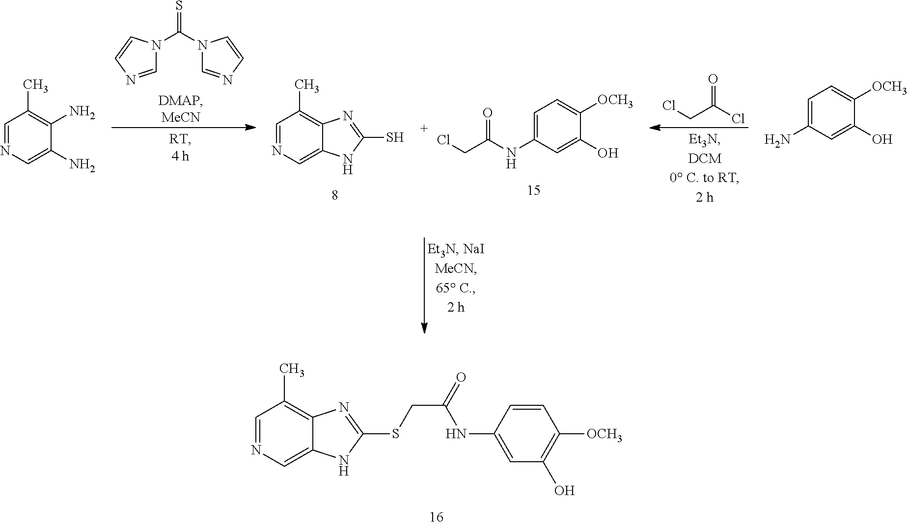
C1=NC=C2C(=C1C)N=C(SCC(=O)NC1=CC(O)=C([OCH3])C=C1)N2.ClCC(Cl)=O.C1=NC=CN1C(N1C=NC=C1)=S.C1=NC=C(N)C(N)=C1C.C1=NC=C2C(=C1C)N=C(S)N2.ClCC(NC1=CC=C([OCH3])C(O)=C1)=O.C1=C(N)C=C(O)C([OCH3])=C1
